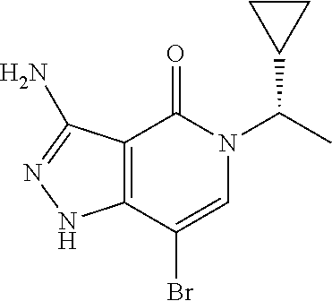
C12=C(C(Br)=CN(C(C)C3CC3)C1=O)NN=C2N
